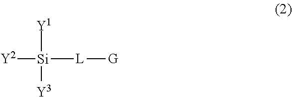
[Y2][Si]([Y1])([Y3])[L][G]
